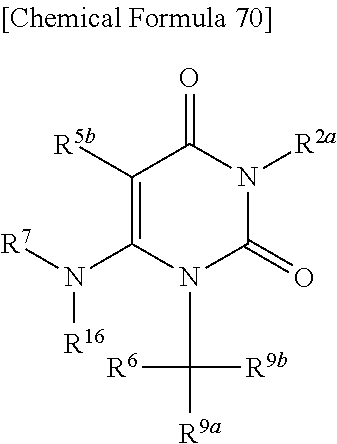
C1([R5b])=C(N([R7])[R16])N(C([R9a])([R9b])[R6])C(=O)N([R2a])C1=O
